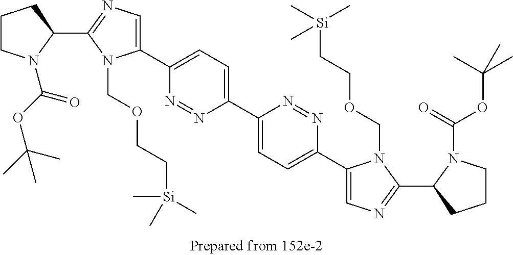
C1=C(C2=CN=C(C3CCCN3C(=O)OC(C)(C)C)N2COCC[Si](C)(C)C)N=NC(C2=CC=C(C3=CN=C(C4CCCN4C(=O)OC(C)(C)C)N3COCC[Si](C)(C)C)N=N2)=C1
